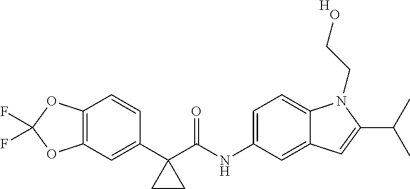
C12=C(C=C(C3(C(NC4=CC=C5C(=C4)C=C(C(C)C)N5CCO)=O)CC3)C=C1)OC(F)(F)O2.[H]
